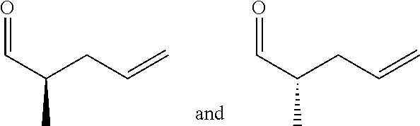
O=CC(CC=C)C.O=CC(CC=C)C
